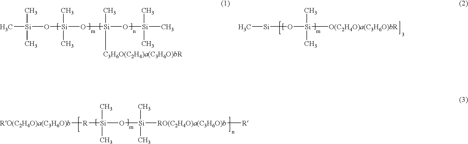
C[Si](O[Si](O[Si](O[Si](C)(C)C)(C)[C3H6O(C2H4)a(C3H6O)bR])(C)C)(C)C.C[Si]O[Si]([O(C2H4O)a(C3H6O)bR])(C)C.[RO(C2H4O)a(C3H6O)b][R][Si](O[Si]([RO(C2H4O)a(C3H6O)b][R])(C)C)(C)C
